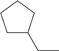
C(C)C1CCCC1
